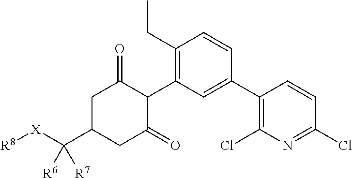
C1C(C([X][R8])([R6])[R7])CC(=O)C(C2=C(CC)C=CC(C3=C(Cl)N=C(Cl)C=C3)=C2)C1=O
